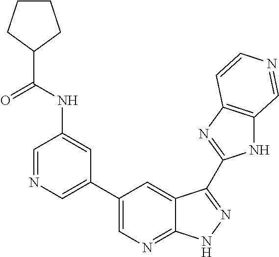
C1=NC=C(C2=CN=C3C(=C2)C(C2=NC4=C(N2)C=NC=C4)=NN3)C=C1NC(C1CCCC1)=O
